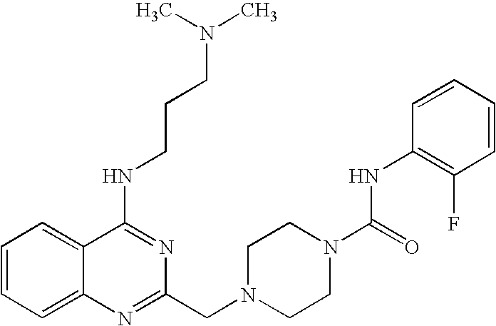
C1=CC=C2C(=C1)C(NCCCN(C)C)=NC(CN1CCN(C(=O)NC3=C(F)C=CC=C3)CC1)=N2
